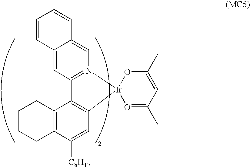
C12=CC3=N(C=C1C=CC=C2)[Ir]1(C2=C3C3=C(C([C8H17])=C2)CCCC3)OC(C)=CC(C)=O1
